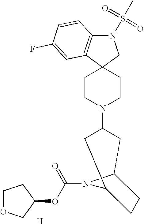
N1(S(C)(=O)=O)C2=C(C3(C1)CCN(C1CC4N(C(=O)OC5CCOC5)C(C1)CC4)CC3)C=C(F)C=C2.[H]
